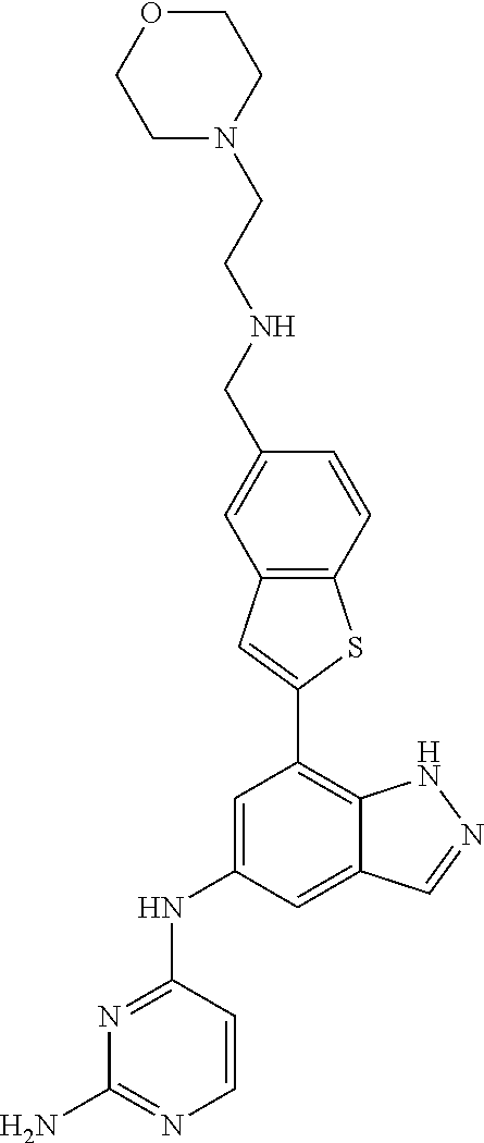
C1=C(NC2=NC(N)=NC=C2)C=C2C(=C1C1=CC3=C(S1)C=CC(CNCCN1CCOCC1)=C3)NN=C2
